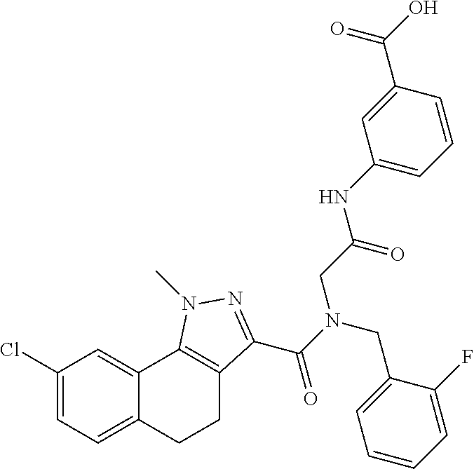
C1(Cl)=CC=C2C(=C1)C1=C(CC2)C(C(N(CC2=CC=CC=C2F)CC(=O)NC2=CC=CC(C(O)=O)=C2)=O)=NN1C
